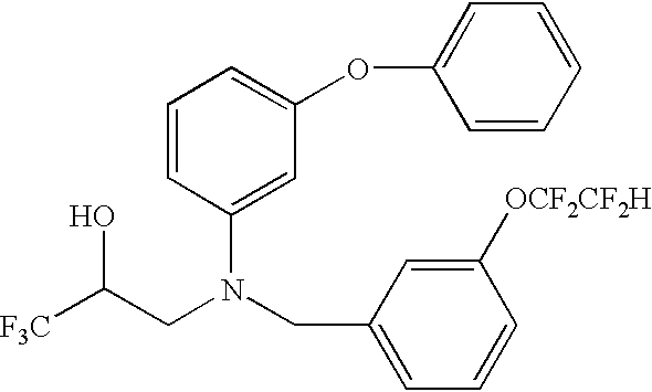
C1=CC=CC=C1OC1=CC=CC(N(CC2=CC=CC([OCF2CF2H])=C2)CC([F3C])O)=C1
